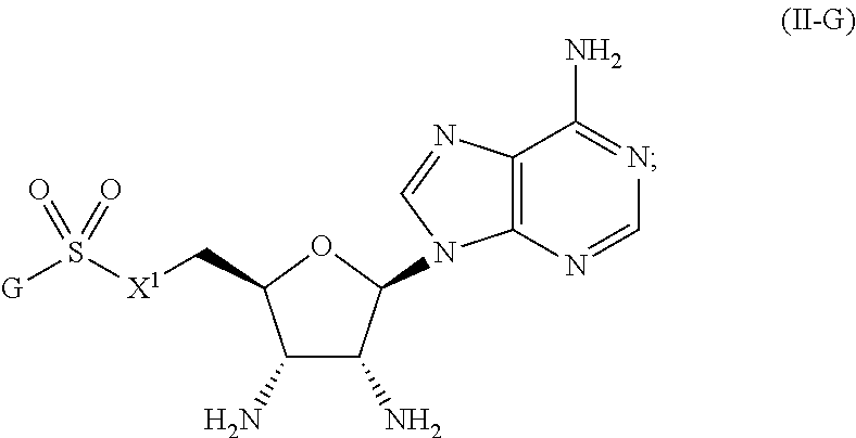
C1(N)C(N)C(N2C3=C(C(N)=NC=N3)N=C2)OC1C[X1]S([G])(=O)=O
